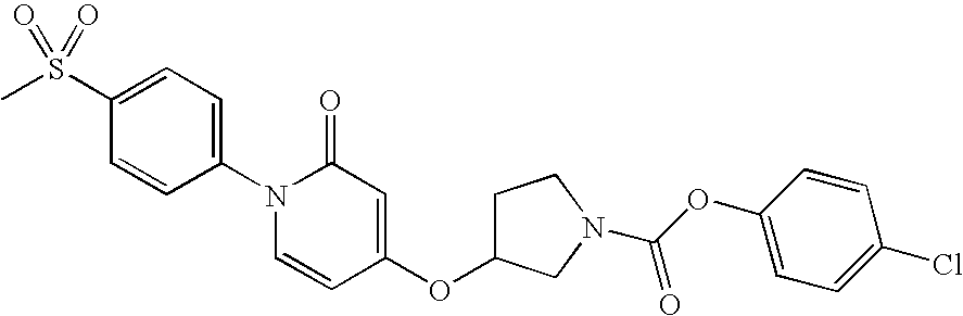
C1=C(S(C)(=O)=O)C=CC(N2C=CC(OC3CCN(C(OC4=CC=C(Cl)C=C4)=O)C3)=CC2=O)=C1
